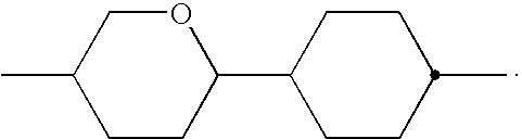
CC1CCC(C2CCC(C)CC2)OC1
